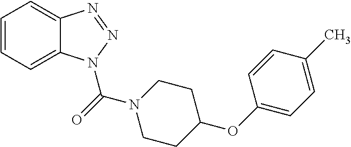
C1=CC=C2C(=C1)N=NN2C(N1CCC(OC2=CC=C(C)C=C2)CC1)=O
